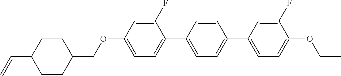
C1CC(C=C)CCC1COC1=CC=C(C2=CC=C(C3=CC=C(OCC)C(F)=C3)C=C2)C(F)=C1
